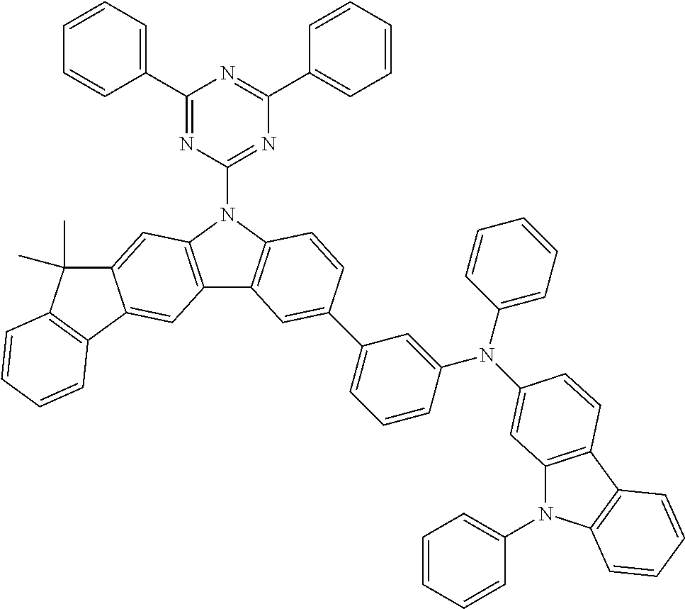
C1(C2=CC=CC=C2)=NC(N2C3=C(C4=C2C=C2C(=C4)C4=C(C2(C)C)C=CC=C4)C=C(C2=CC=CC(N(C4=CC=CC=C4)C4=CC5=C(C6=C(C=CC=C6)N5C5=CC=CC=C5)C=C4)=C2)C=C3)=NC(C2=CC=CC=C2)=N1
